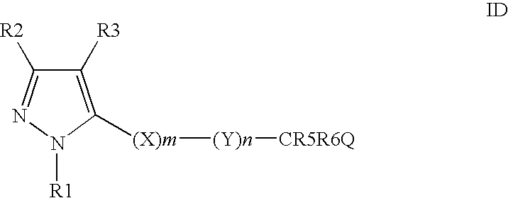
C1([R3])=C([(X)m][(Y)n][CR5R6Q])N([R1])N=C1[R2]
